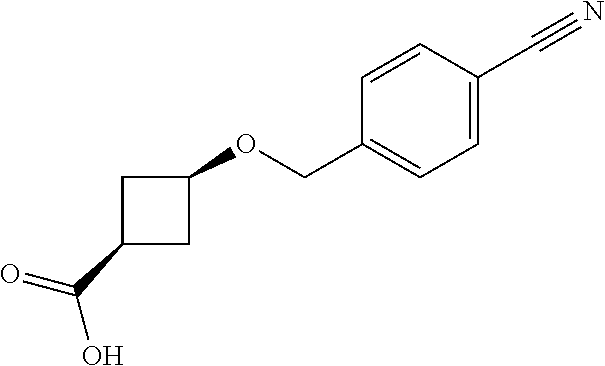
C1=CC(C#N)=CC=C1COC1CC(C(=O)O)C1
